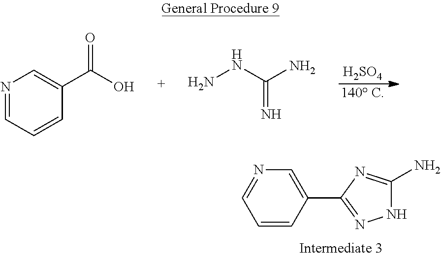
[140 C].[H2SO4].N1=CC=CC(C(O)=O)=C1.NNC(N)=N.N1C(N)=NC(C2=CN=CC=C2)=N1
